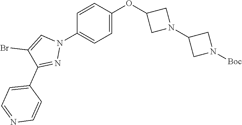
C1=C(OC2CN(C3CN([Boc])C3)C2)C=CC(N2C=C(Br)C(C3=CC=NC=C3)=N2)=C1
